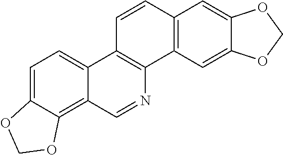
C1=C2C(=C3C(=C1)C1=C(N=C3)C3=C(C=C1)C=C1C(=C3)OCO1)OCO2
